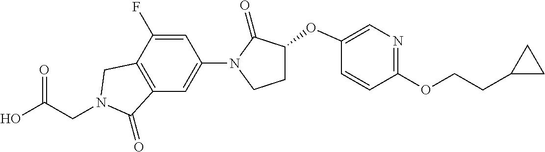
C(CN1CC2=C(C=C(N3C(=O)C(OC4=CN=C(OCCC5CC5)C=C4)CC3)C=C2F)C1=O)(O)=O
